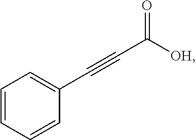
C1=CC=CC(C#CC([OH])=O)=C1
